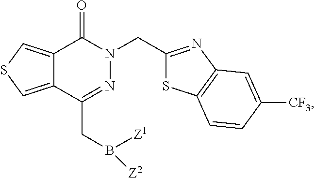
C12=CSC=C1C(=O)N(CC1=NC3=C(S1)C=CC([CF3])=C3)N=C2CB([Z2])[Z1]
